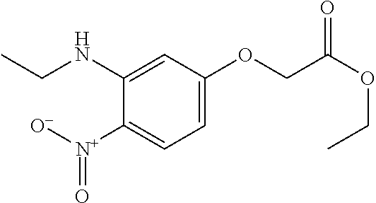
CCNC1=CC(OCC(OCC)=O)=CC=C1[N+]([O-])=O
